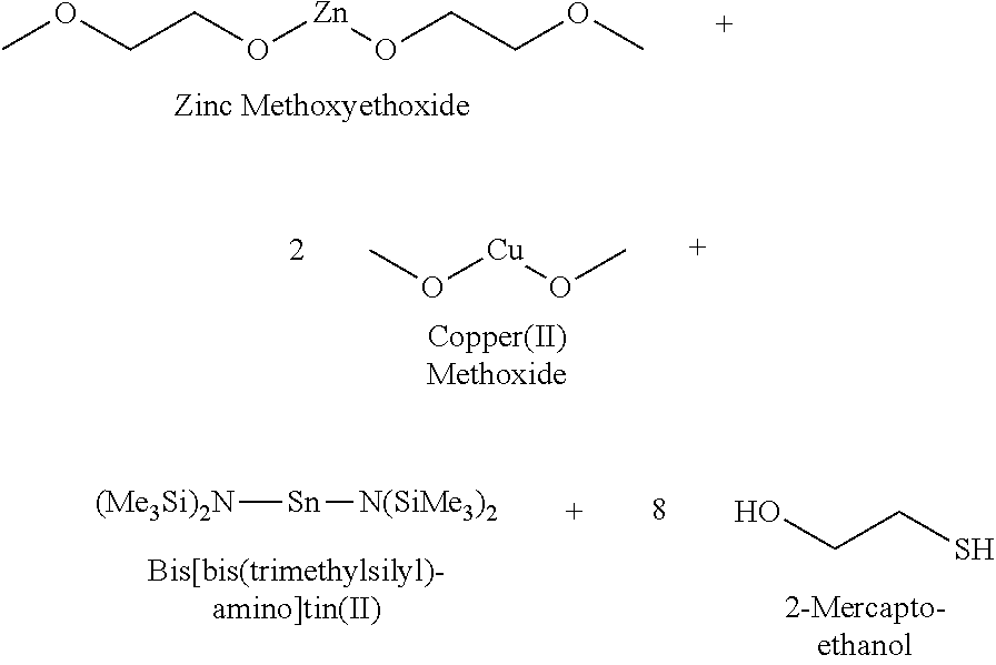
COCCO[Zn]OCCOC.CO[Cu]OC.[(Me3Si)2N][Sn][N(SiMe3)2].OCCS
